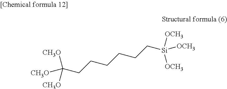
[OCH3][Si]([OCH3])([OCH3])CCCCCCC([CH3O])([CH3O])[CH3O]
